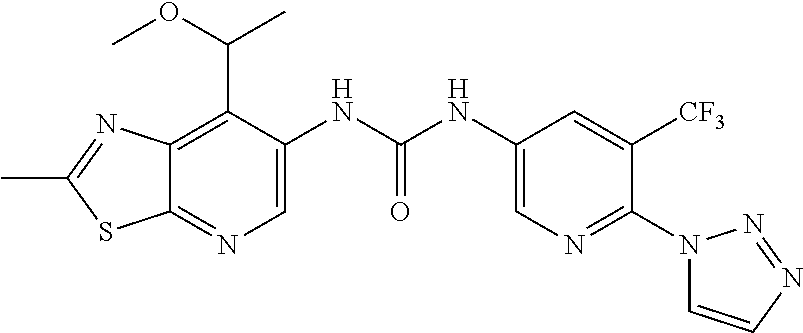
C12=C(C(OC)C)C(NC(NC3=CN=C(N4C=CN=N4)C([CF3])=C3)=O)=CN=C1SC(C)=N2
